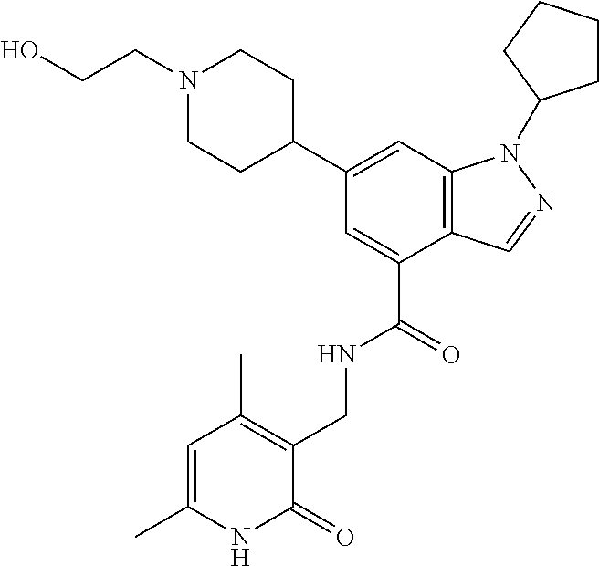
C1(C2CCN(CCO)CC2)=CC2=C(C(C(=O)NCC3=C(C)C=C(C)NC3=O)=C1)C=NN2C1CCCC1
